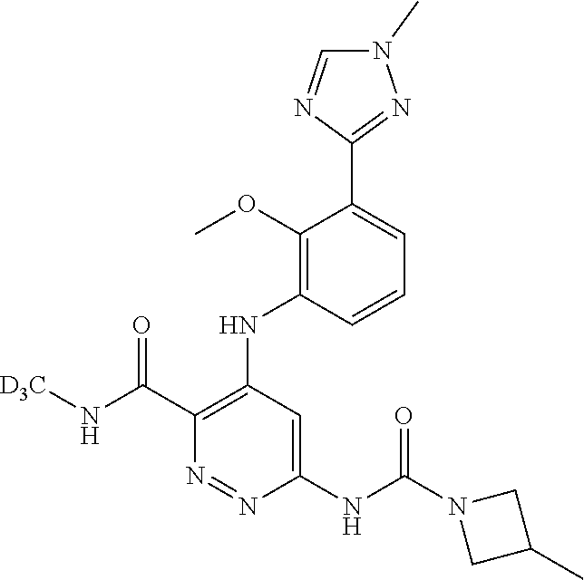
C1=CC(NC2=C(C(=O)N[D3C])N=NC(NC(=O)N3CC(C)C3)=C2)=C(OC)C(C2=NN(C)C=N2)=C1
